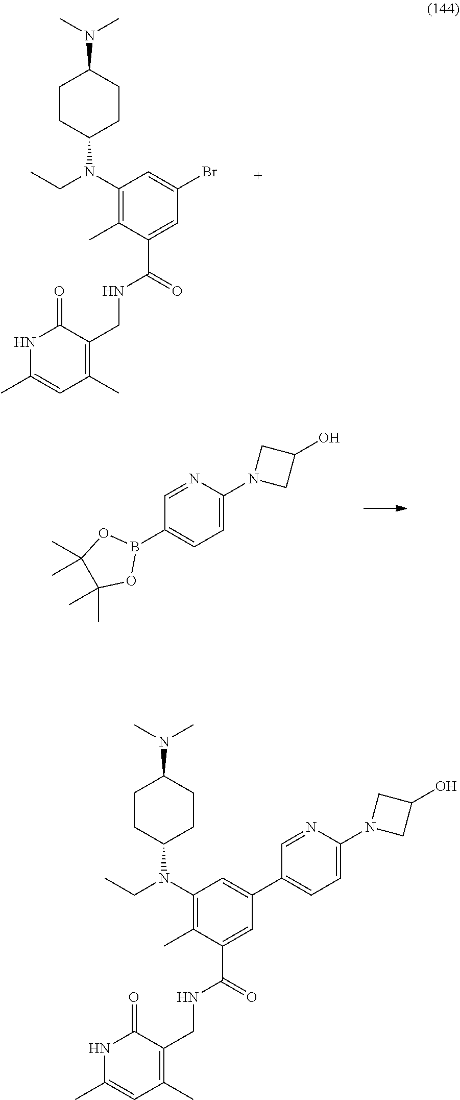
C1CC(N(C2=C(C)C(C(=O)NCC3=C(C)C=C(C)NC3=O)=CC(Br)=C2)CC)CCC1N(C)C.N1(C2=CC=C(B3OC(C)(C)C(C)(C)O3)C=N2)CC(O)C1.C1CC(N(C2=C(C)C(C(=O)NCC3=C(C)C=C(C)NC3=O)=CC(C3=CC=C(N4CC(O)C4)N=C3)=C2)CC)CCC1N(C)C
